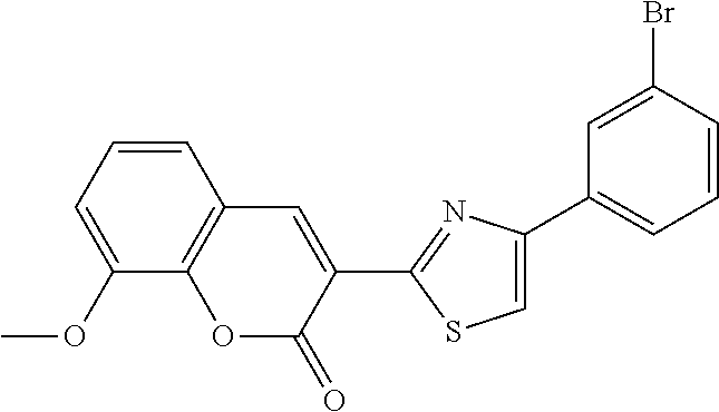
C1=CC=C(OC)C2=C1C=C(C1=NC(C3=CC=CC(Br)=C3)=CS1)C(=O)O2
